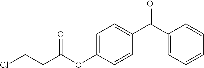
C1=C(OC(CCCl)=O)C=CC(C(C2=CC=CC=C2)=O)=C1
